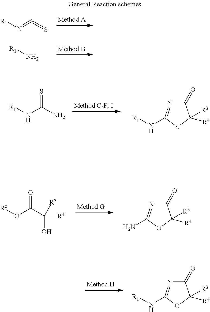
[R1]N=C=S.[R1]N.[R1]NC(N)=S.C1(=O)N=C(N[R1])SC1([R3])[R4].[Rz]OC(C(O)([R4])[R3])=O.C1(=O)N=C(N)OC1([R3])[R4].C1(=O)N=C(N[R1])OC1([R3])[R4]
